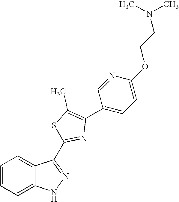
C1=CC=C2C(=C1)NN=C2C1=NC(C2=CC=C(OCCN(C)C)N=C2)=C(C)S1
